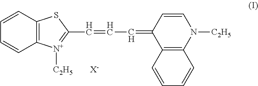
C1=CC2=C(C=C1)SC(C=CC=C1C3=C(N([C2H5])C=C1)C=CC=C3)=[N+]2[C2H5].[X-]
